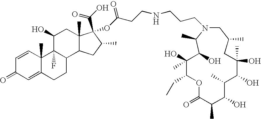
C1(C)(O)C(CC)OC(=O)C(C)C(O)C(C)C(O)C(C)(O)CC(C)CN(CCCNCCC(OC2(C(O)=O)C3(C)C(CC2C)C2C(F)(C(O)C3)C3(C)C(=CC(=O)C=C3)CC2)=O)C(C)C1O
